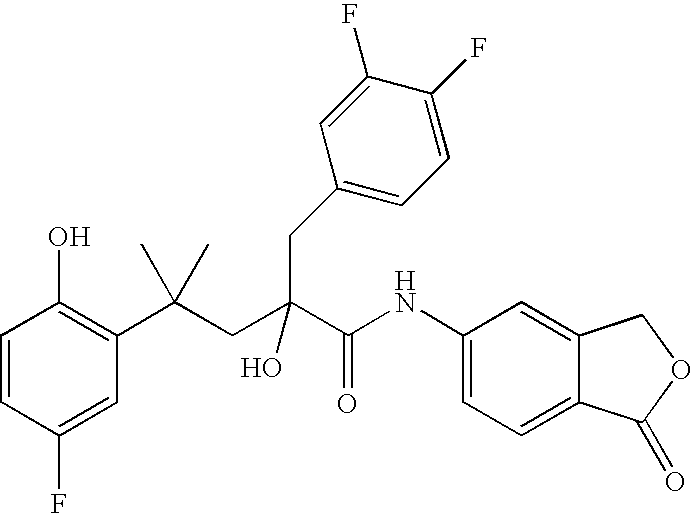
C1=CC(F)=CC(C(CC(C(NC2=CC=C3C(=C2)COC3=O)=O)(O)CC2=CC=C(F)C(F)=C2)(C)C)=C1O
